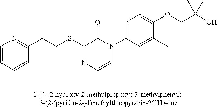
C(SC1=NC=CN(C2=CC=C(OCC(O)(C)C)C(C)=C2)C1=O)CC1=NC=CC=C1
